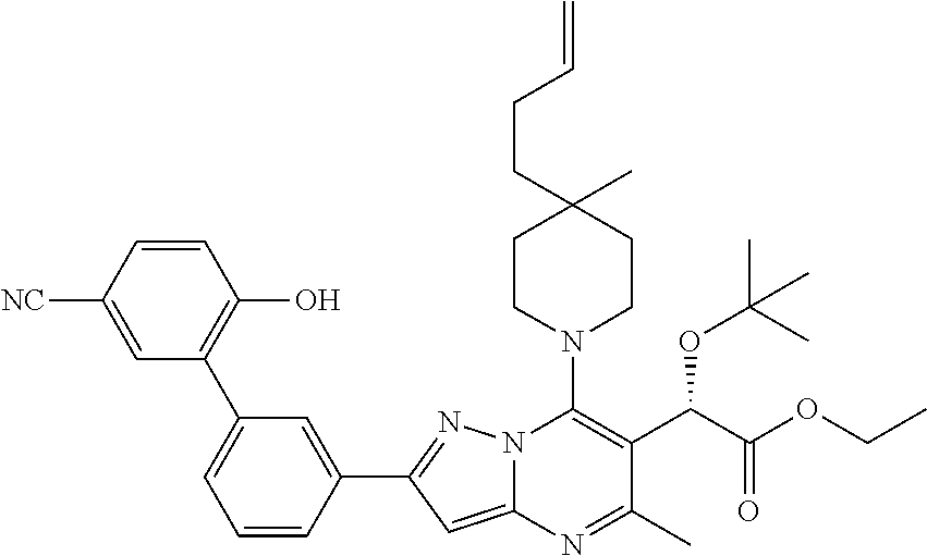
C1(C2=C(O)C=CC([NC])=C2)=CC=CC(C2=NN3C(=C2)N=C(C)C(C(C(OCC)=O)OC(C)(C)C)=C3N2CCC(C)(CCC=C)CC2)=C1
